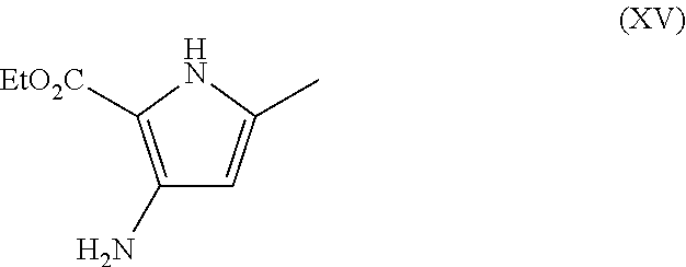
C1(N)=C([EtO2C])NC(C)=C1
